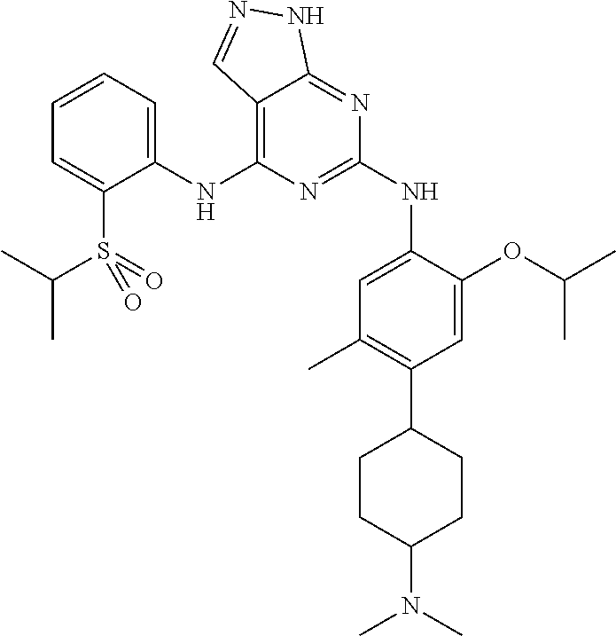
C1(NC2=C3C(=NC(NC4=CC(C)=C(C5CCC(N(C)C)CC5)C=C4OC(C)C)=N2)NN=C3)=CC=CC=C1S(=O)(=O)C(C)C
